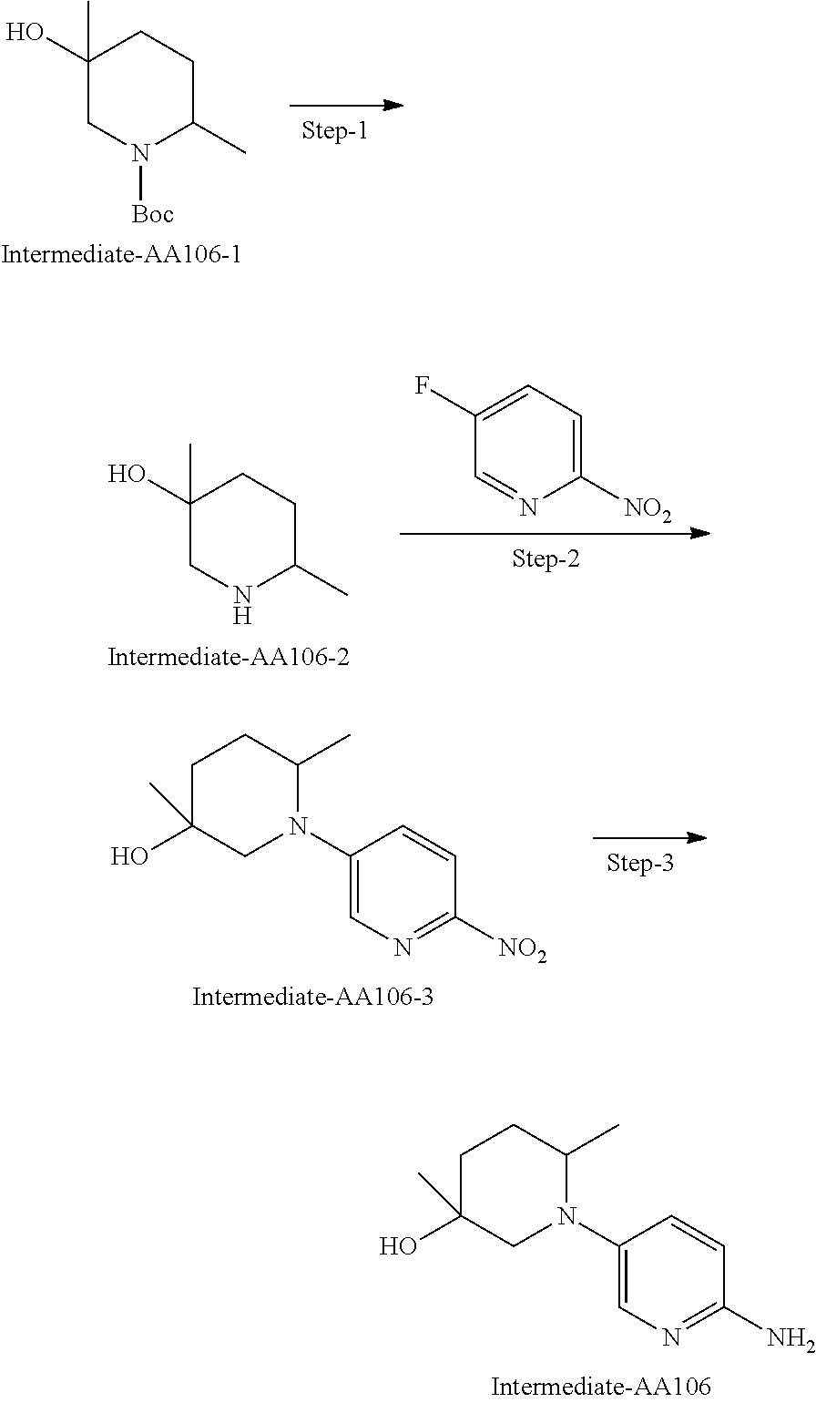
C1(O)(C)CN([Boc])C(C)CC1.C1=CC([NO2])=NC=C1N1C(C)CCC(O)(C)C1.C1=C(F)C=NC([NO2])=C1.C1(O)(C)CNC(C)CC1.C1=CC(N)=NC=C1N1C(C)CCC(O)(C)C1
